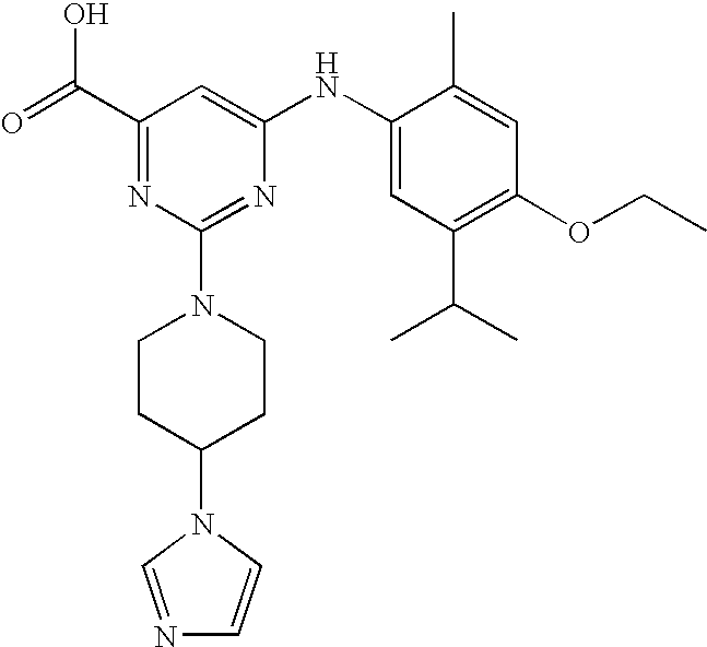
C1(C(=O)O)=NC(N2CCC(N3C=NC=C3)CC2)=NC(NC2=CC(C(C)C)=C(OCC)C=C2C)=C1
